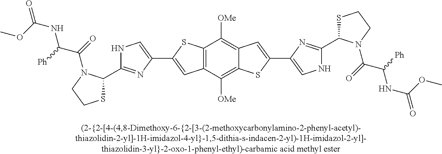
C12=C(C([OMe])=C3C(=C1[OMe])C=C(C1=CNC(C4SCCN4C(=O)C([Ph])NC(OC)=O)=N1)S3)C=C(C1=CNC(C3SCCN3C(=O)C([Ph])NC(OC)=O)=N1)S2
